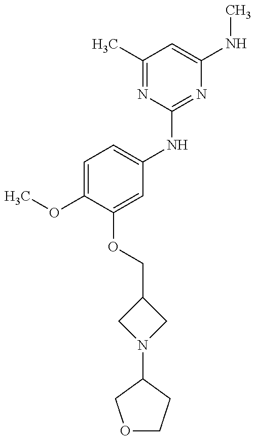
COC1=CC=C(NC2=NC(NC)=CC(C)=N2)C=C1OCC1CN(C2CCOC2)C1
